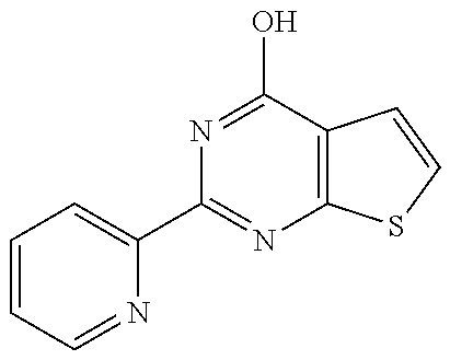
C1(C2=NC3=C(C(O)=N2)C=CS3)=CC=CC=N1
